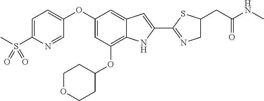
C1=C(S(C)(=O)=O)N=CC(OC2=CC(OC3CCOCC3)=C3C(=C2)C=C(C2=NCC(CC(NC)=O)S2)N3)=C1
